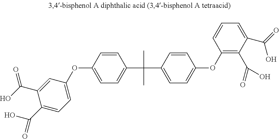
C1(OC2=CC=C(C(C3=CC=C(OC4=C(C(O)=O)C(C(=O)O)=CC=C4)C=C3)(C)C)C=C2)=CC=C(C(O)=O)C(C(O)=O)=C1
